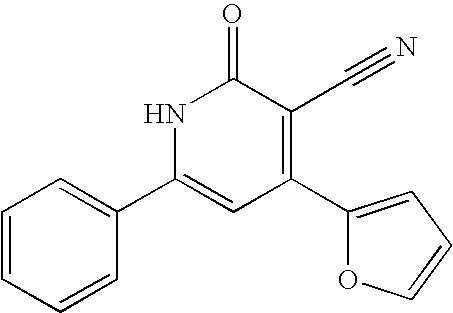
N1C(C2=CC=CC=C2)=CC(C2=CC=CO2)=C(C#N)C1=O
